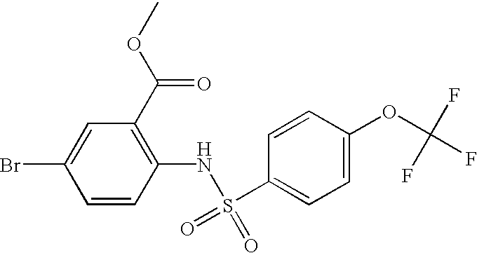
C1=CC(NS(C2=CC=C(OC(F)(F)F)C=C2)(=O)=O)=C(C(OC)=O)C=C1Br
